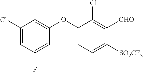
C1(Cl)=CC(F)=CC(OC2=CC=C([SO2CF3])C([CHO])=C2Cl)=C1
